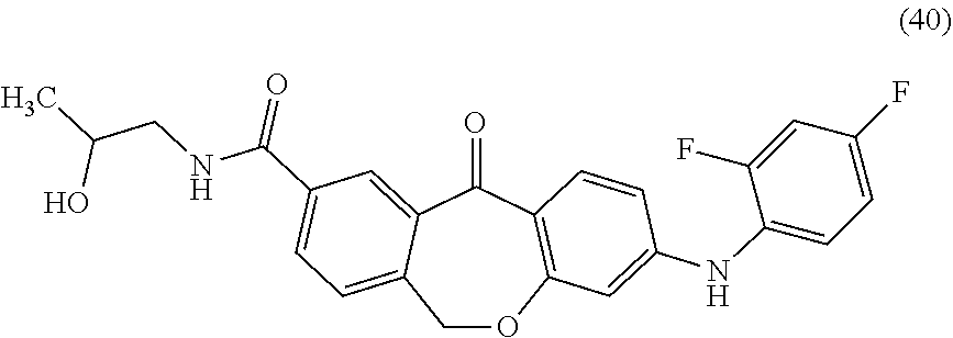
O=C1C2=CC(C(NCC(C)O)=O)=CC=C2COC2=C1C=CC(NC1=CC=C(F)C=C1F)=C2
